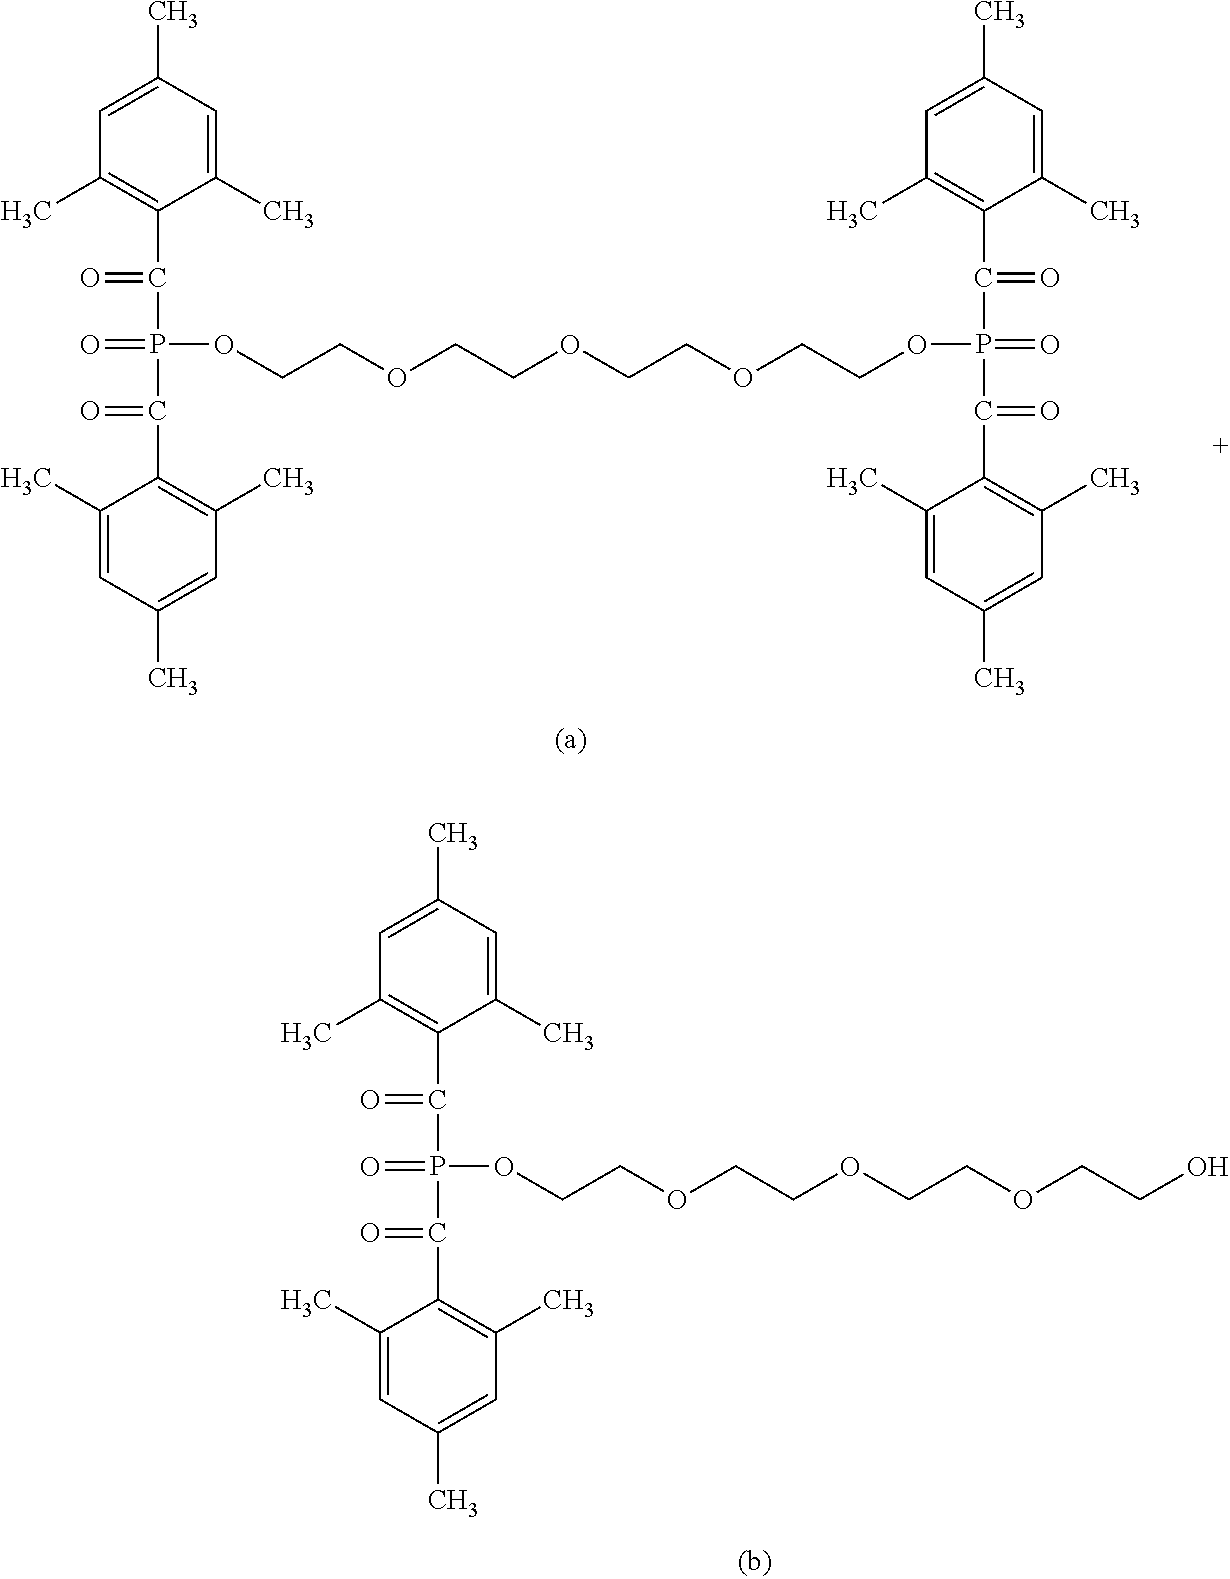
C1=C(C)C=C(C)C(C(P(C(C2=C(C)C=C(C)C=C2C)=O)(=O)OCCOCCOCCOCCO)=O)=C1C.C1=C(C)C=C(C)C(C(P(C(C2=C(C)C=C(C)C=C2C)=O)(=O)OCCOCCOCCOCCOP(=O)(C(C2=C(C)C=C(C)C=C2C)=O)C(C2=C(C)C=C(C)C=C2C)=O)=O)=C1C
